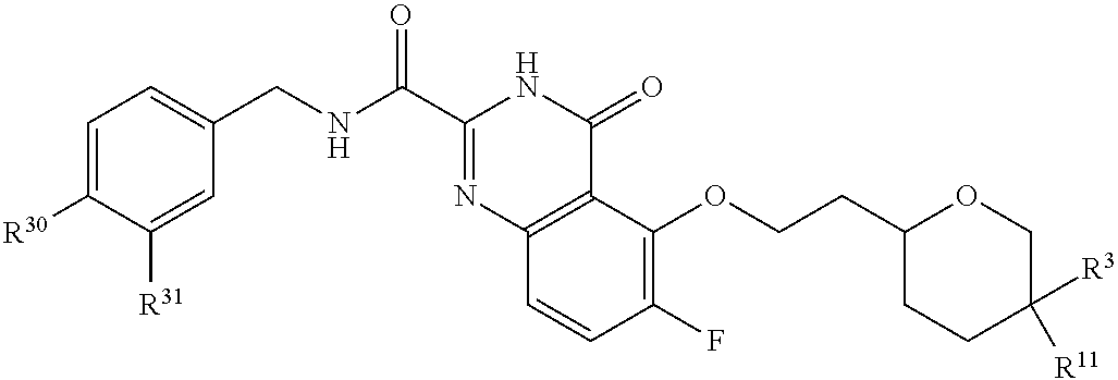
C1=C([R30])C([R31])=CC(CNC(C2=NC3=C(C(=O)N2)C(OCCC2CCC([R3])([R11])CO2)=C(F)C=C3)=O)=C1
